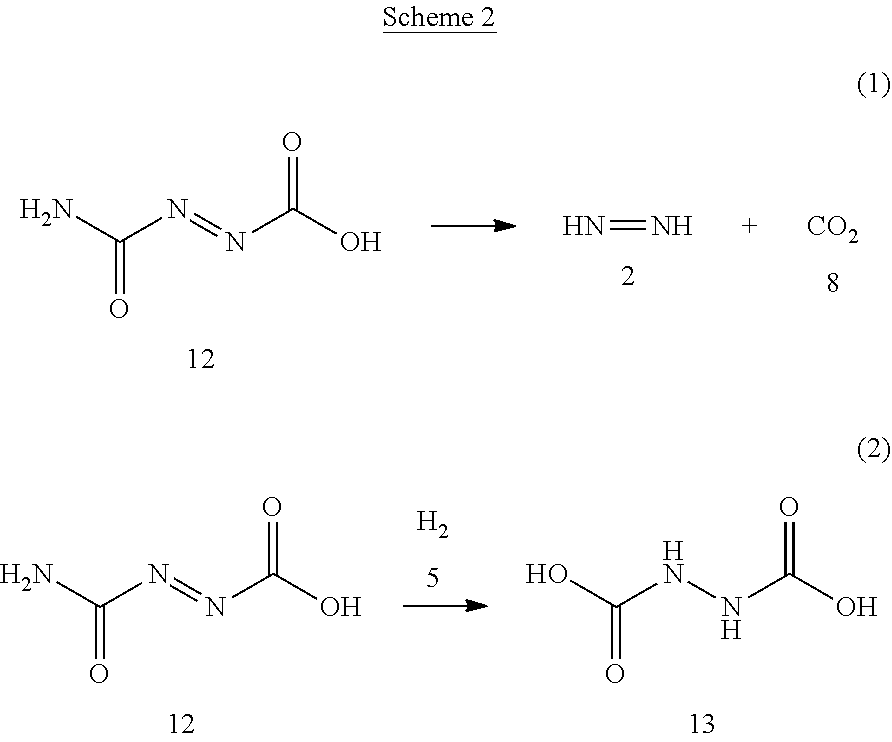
N=N.NC(N=NC(O)=O)=O.[CO2].NC(N=NC(O)=O)=O.OC(NNC(O)=O)=O.[H2]
